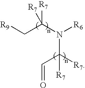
[R9]CC(N([R6])C([R7])(C=O)[R7])([R7])[R7]
